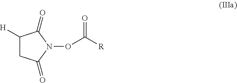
C1([H])CC(=O)N(OC([R])=O)C1=O
